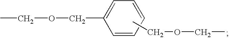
C1=CC=CC=C1COCC.CCOCC
